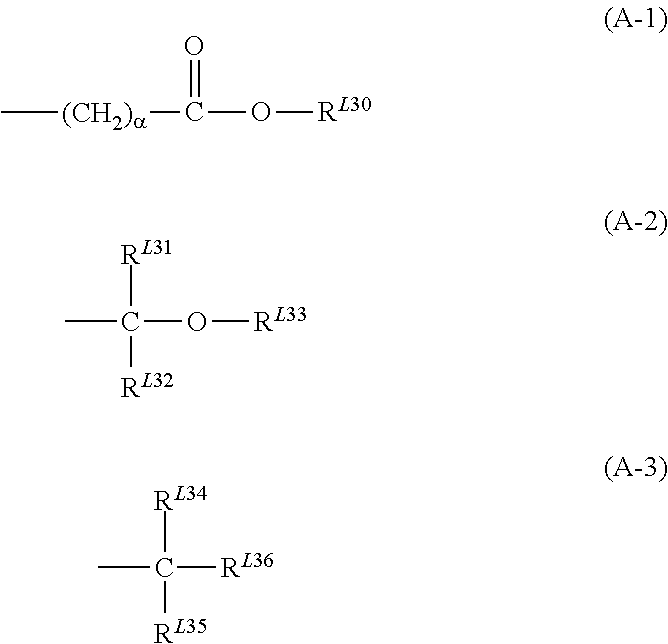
C[(CH2)a]C(O[RL30])=O.CC(O[RL33])([RL31])[RL32].CC([RL36])([RL34])[RL35]
